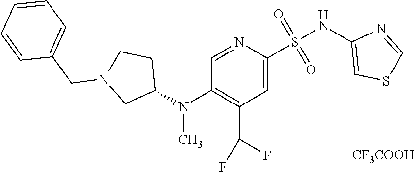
N1=CC(N(C2CCN(CC3=CC=CC=C3)C2)C)=C(C(F)F)C=C1S(NC1=CSC=N1)(=O)=O.[CF3COOH]
